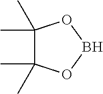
C1(C)(C)C(C)(C)OBO1
